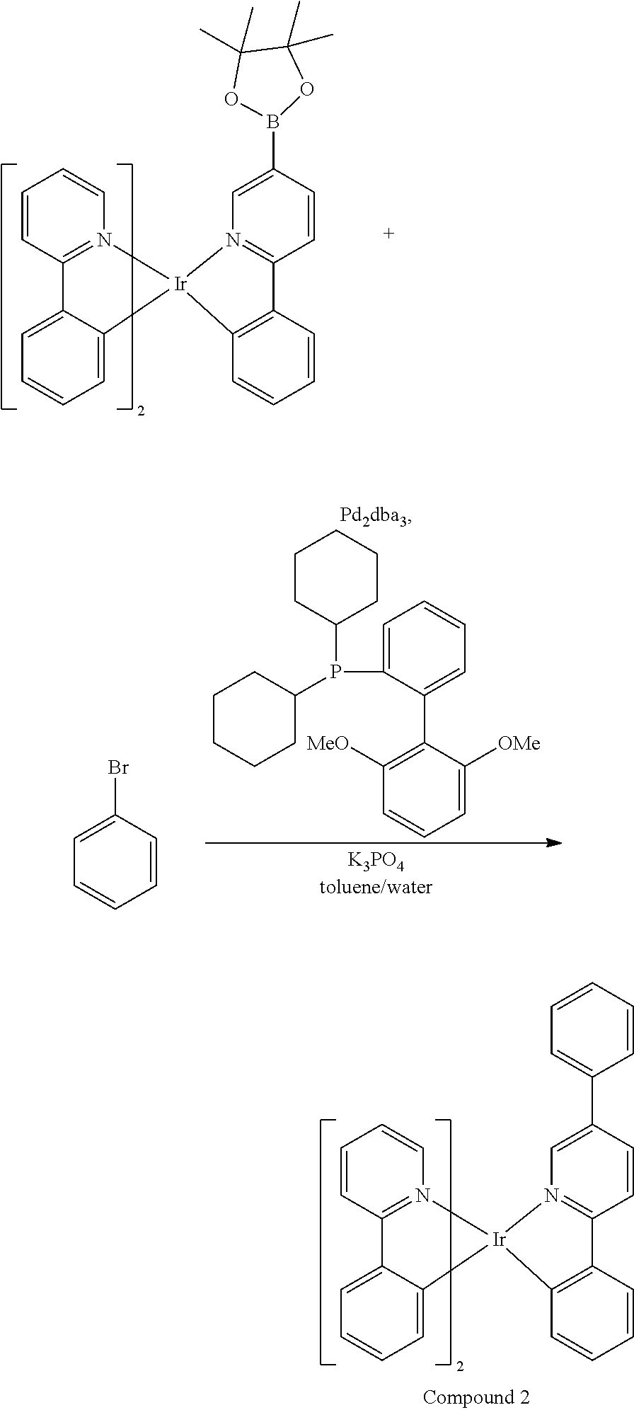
C1=CC2=N(C=C1)[Ir]1(C3=CC=CC=C23)N2=C(C=CC(B3OC(C)(C)C(C)(C)O3)=C2)C2=C1C=CC=C2.C1=C(P(C2CCCCC2)C2CCCCC2)C(C2=C([MeO])C=CC=C2[OMe])=CC=C1.C1(Br)=CC=CC=C1.C1=CC2=N(C=C1)[Ir]1(C3=CC=CC=C23)N2=C(C=CC(C3=CC=CC=C3)=C2)C2=C1C=CC=C2
